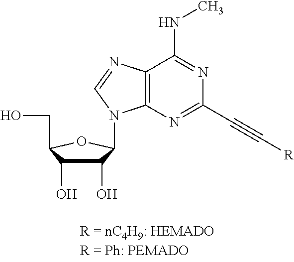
C1(O)C(O)C(CO)OC1N1C2=C(C(NC)=NC(C#C[R])=N2)N=C1
